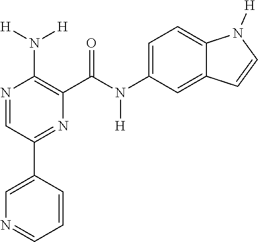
C1=C(C2=NC(C(=O)N([H])C3=CC=C4C(=C3)C=CN4[H])=C(N([H])[H])N=C2)C=CC=N1
